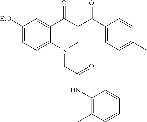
C1([EtO])=CC=C2C(=C1)C(=O)C(C(C1=CC=C(C)C=C1)=O)=CN2CC(NC1=C(C)C=CC=C1)=O
